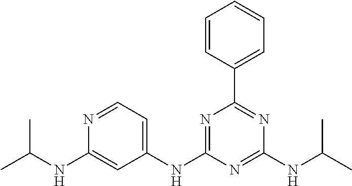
C1=CC(C2=NC(NC(C)C)=NC(NC3=CC=NC(NC(C)C)=C3)=N2)=CC=C1
